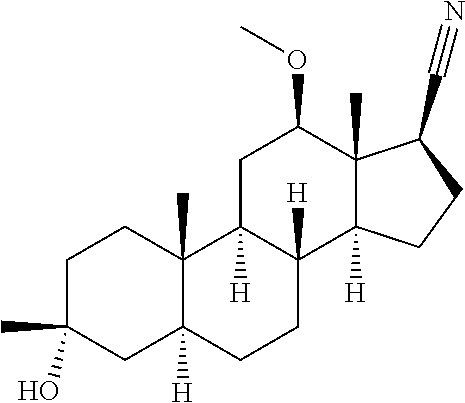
C1C(C)(O)CC2([H])C(C)(C1)C1([H])C([H])(CC2)C2([H])C(C)(C(C#N)CC2)C(OC)C1
